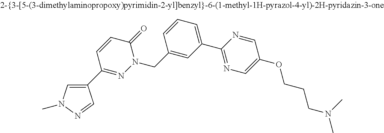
C1(C2=CN(C)N=C2)=NN(CC2=CC(C3=NC=C(OCCCN(C)C)C=N3)=CC=C2)C(=O)C=C1
